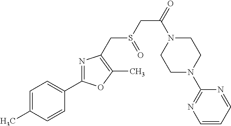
C1=C(C)C=CC(C2=NC(CS(CC(=O)N3CCN(C4=NC=CC=N4)CC3)=O)=C(C)O2)=C1
